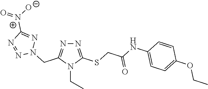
N1=C(SCC(NC2=CC=C(OCC)C=C2)=O)N(CC)C(CN2N=C([N+]([O-])=O)N=N2)=N1
